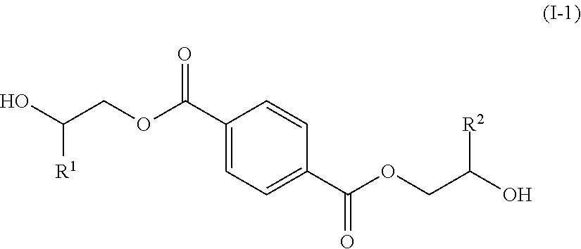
C1(C(OCC(O)[R1])=O)=CC=C(C(OCC(O)[R2])=O)C=C1
